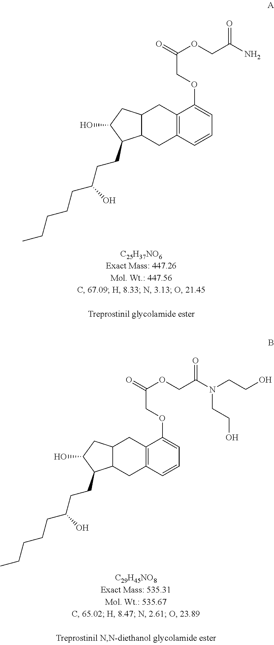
C12=C(C=CC=C1OCC(=O)OCC(N)=O)CC1C(C2)CC(O)C1CCC(CCCCC)O.C12=C(C=CC=C1OCC(=O)OCC(N(CCO)CCO)=O)CC1C(C2)CC(O)C1CCC(CCCCC)O
